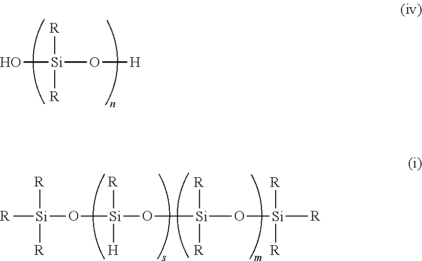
O[Si](O[H])([R])[R].[R][Si]([R])([R])O[Si](O[Si](O[Si]([R])([R])[R])([R])[R])([H])[R]
